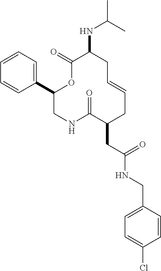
C1(C2=CC=CC=C2)CNC(=O)C(CC(NCC2=CC=C(Cl)C=C2)=O)CC=CCC(NC(C)C)C(=O)O1
